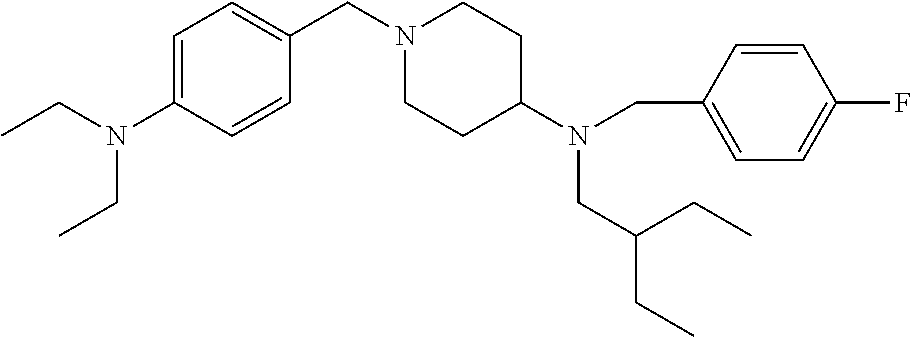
C1=C(N(CC)CC)C=CC(CN2CCC(N(CC3=CC=C(F)C=C3)CC(CC)CC)CC2)=C1
